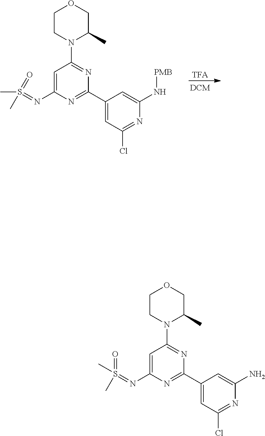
S(C)(=O)(=NC1=CC(N2CCOCC2C)=NC(C2=CC(Cl)=NC(N[PMB])=C2)=N1)C.S(C)(=O)(=NC1=CC(N2CCOCC2C)=NC(C2=CC(Cl)=NC(N)=C2)=N1)C
